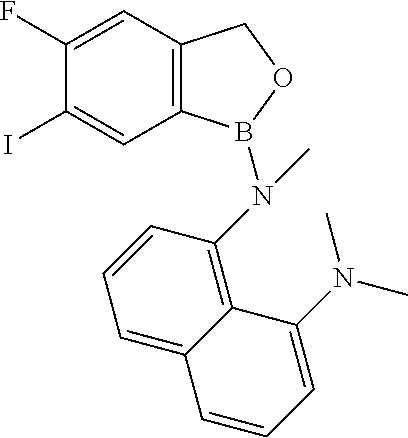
C12=C(C=C(F)C(I)=C1)COB2N(C1=C2C(=CC=C1)C=CC=C2N(C)C)C
